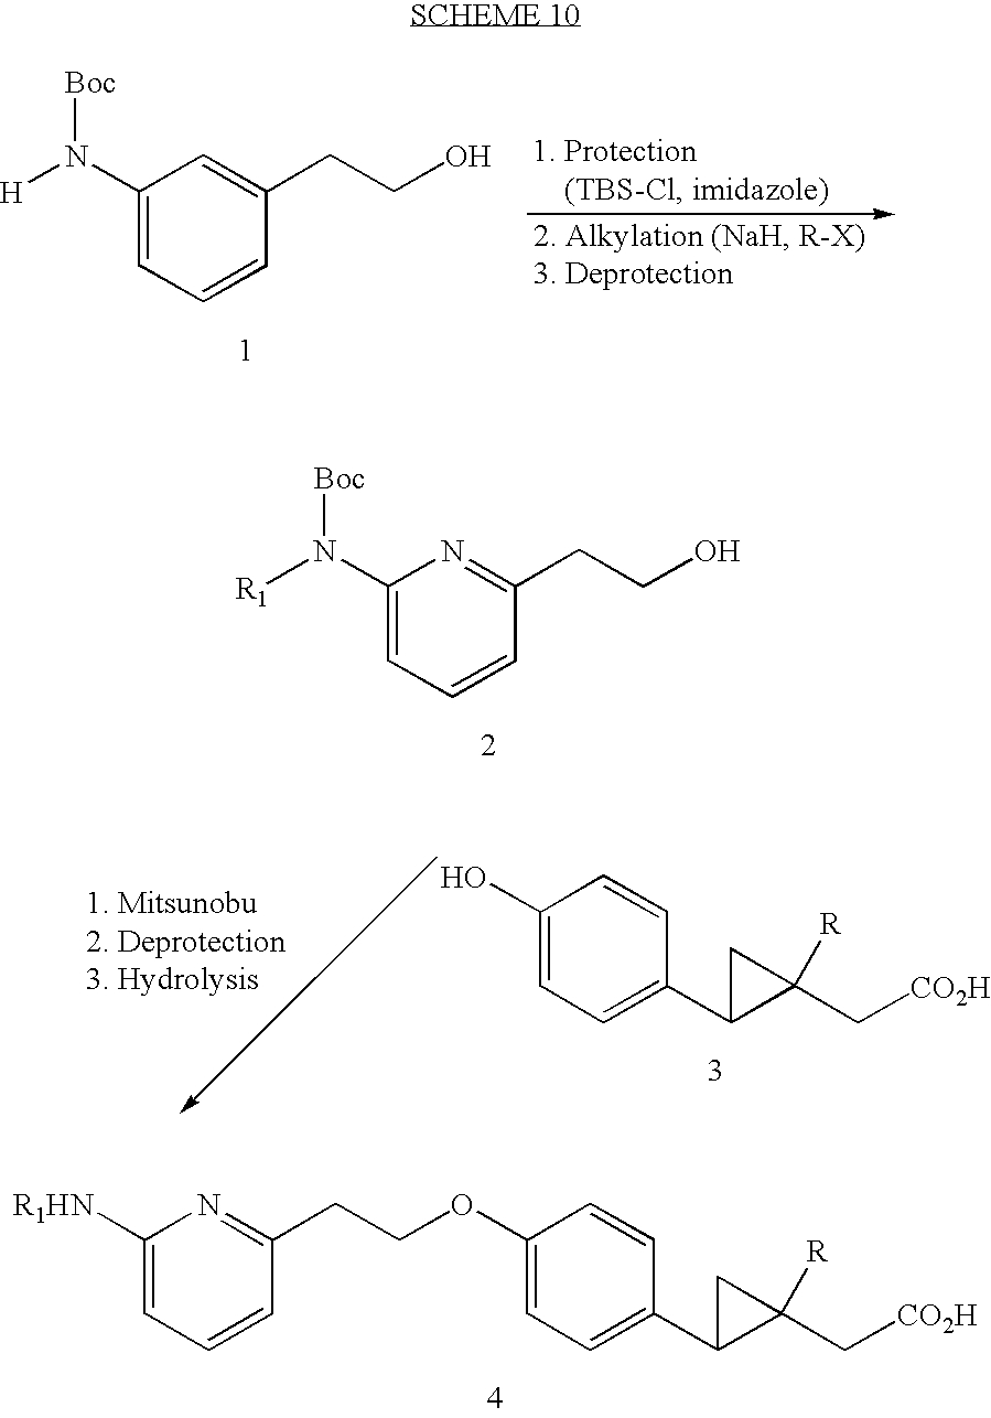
C1(N([H])[Boc])=CC=CC(CCO)=C1.C1(OCCC2=NC([R1HN])=CC=C2)=CC=C(C2C(C[CO2H])([R])C2)C=C1.C1(N([R1])[Boc])=CC=CC(CCO)=N1.C1(O)=CC=C(C2C(C[CO2H])([R])C2)C=C1
